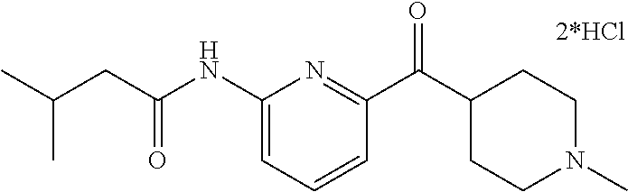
C(C(NC1=CC=CC(C(C2CCN(C)CC2)=O)=N1)=O)C(C)C.[2*HCl]
